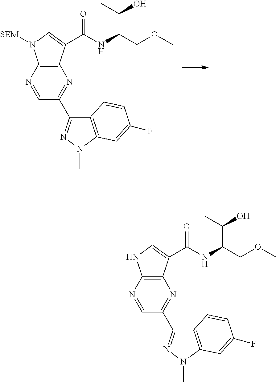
C12=C(N=CC(C3=NN(C)C4=C3C=CC(F)=C4)=N1)N([SEM])C=C2C(NC(COC)C(C)O)=O.C12=C(N=CC(C3=NN(C)C4=C3C=CC(F)=C4)=N1)NC=C2C(NC(COC)C(C)O)=O
